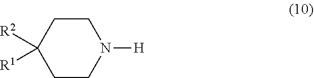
C1CN([H])CCC1([R1])[R2]
